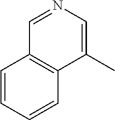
C1=CC=CC2=C1C=NC=C2C
